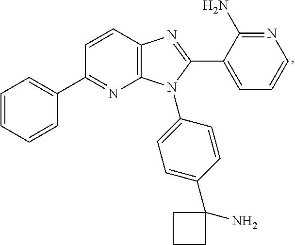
C1=CC=CC(C2=NC3=C(C=C2)N=C(C2=CC=CN=C2N)N3C2=CC=C(C3(N)CCC3)C=C2)=C1
